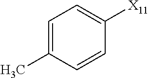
C1=C(C)C=CC([X11])=C1
